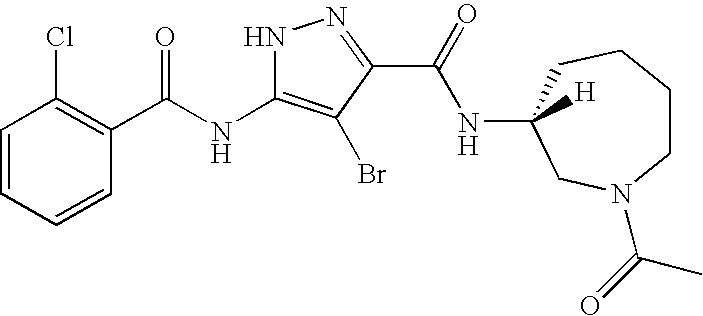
C1=CC=CC(C(=O)NC2=C(Br)C(C(=O)NC3([H])CN(C(=O)C)CCCC3)=NN2)=C1Cl
